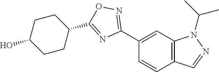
C1(C2=NOC(C3CCC(O)CC3)=N2)=CC2=C(C=C1)C=NN2C(C)C
